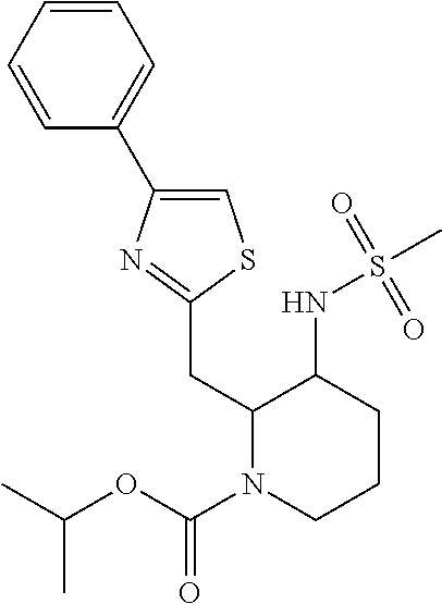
C1=C(C2=CC=CC=C2)N=C(CC2N(C(OC(C)C)=O)CCCC2NS(=O)(C)=O)S1
